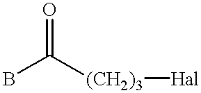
BC([(CH2)3][Hal])=O
